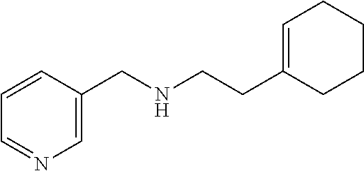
C1=NC=C(CNCCC2=CCCCC2)C=C1
